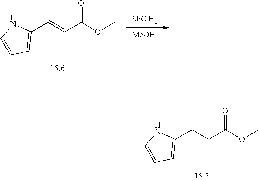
C(C1=CC=CN1)CC(=O)OC.[Pd/C H2].[MeOH].C(C1=CC=CN1)=CC(=O)OC
